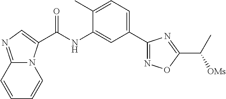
C12=NC=C(C(NC3=CC(C4=NOC(C(C)[OMs])=N4)=CC=C3C)=O)N1C=CC=C2
